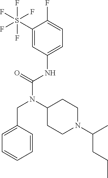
C1=C(CN(C(NC2=CC=C(F)C(S(F)(F)(F)(F)F)=C2)=O)C2CCN(C(CCC)C)CC2)C=CC=C1
